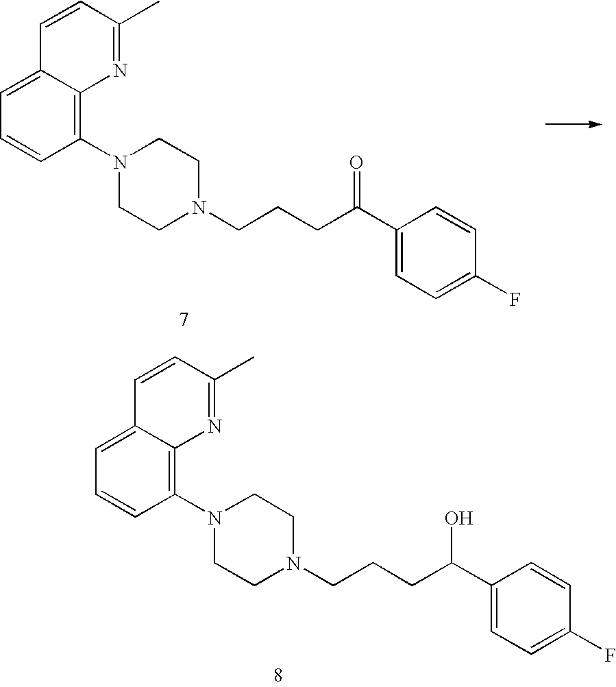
C1(N2CCN(CCCC(C3=CC=C(F)C=C3)=O)CC2)=C2C(=CC=C1)C=CC(C)=N2.C1(N2CCN(CCCC(C3=CC=C(F)C=C3)O)CC2)=C2C(=CC=C1)C=CC(C)=N2
